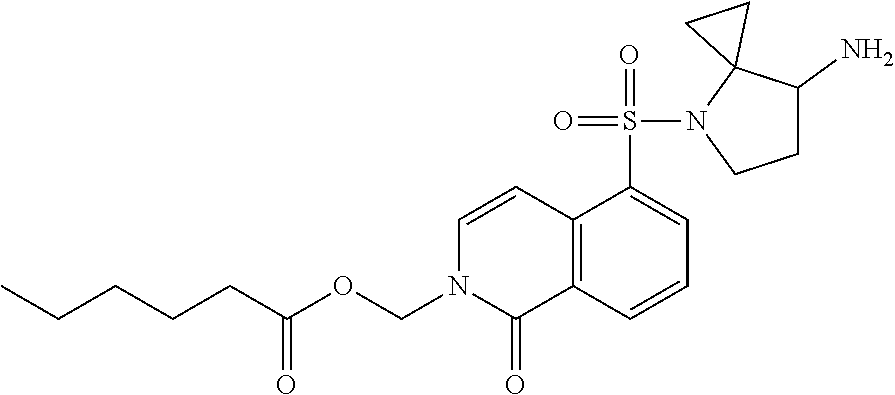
C1C(N)C2(N(S(=O)(=O)C3=CC=CC4=C3C=CN(COC(CCCCC)=O)C4=O)C1)CC2
